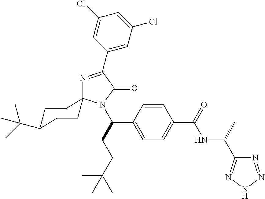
N1=C(C2=CC(Cl)=CC(Cl)=C2)C(=O)N(C(C2=CC=C(C(NC(C3=NNN=N3)C)=O)C=C2)CCC(C)(C)C)C12CCC(C(C)(C)C)CC2
